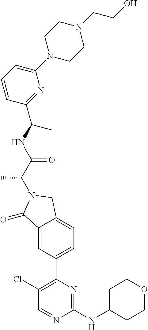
C1(=O)C2=CC(C3=C(Cl)C=NC(NC4CCOCC4)=N3)=CC=C2CN1C(C(=O)NC(C1=NC(N2CCN(CCO)CC2)=CC=C1)C)C
